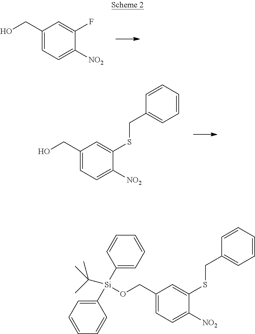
C1(CO)=CC=C([NO2])C(F)=C1.C1(CO)=CC=C([NO2])C(SCC2=CC=CC=C2)=C1.C1(CO[Si](C2=CC=CC=C2)(C2=CC=CC=C2)C(C)(C)C)=CC=C([NO2])C(SCC2=CC=CC=C2)=C1
